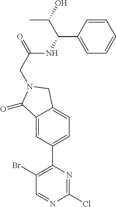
C1(Br)=C(C2=CC=C3C(=C2)C(=O)N(CC(=O)NC(C2=CC=CC=C2)C(C)O)C3)N=C(Cl)N=C1
